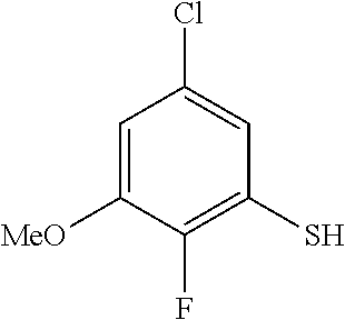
C1=C([MeO])C(F)=C(S)C=C1Cl
